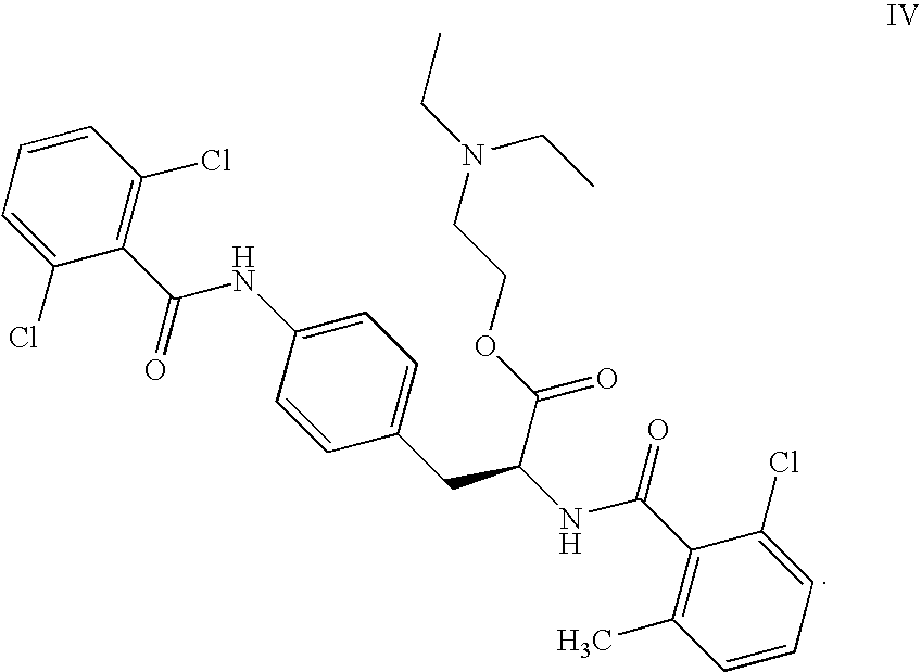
C1=CC(Cl)=C(C(=O)NC2=CC=C(CC(NC(C3=C(C)C=CC=C3Cl)=O)C(OCCN(CC)CC)=O)C=C2)C(Cl)=C1
